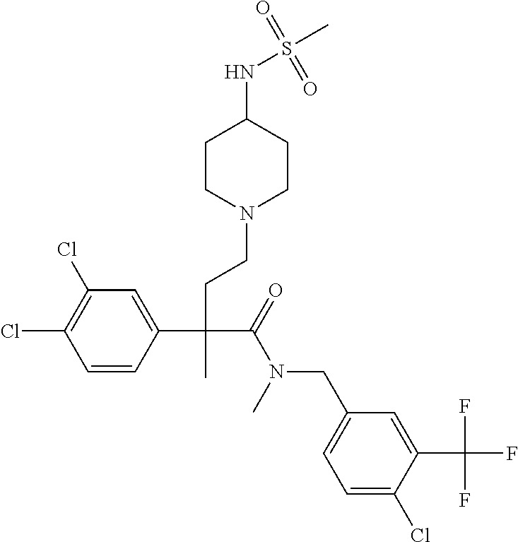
C1=CC(C(CCN2CCC(NS(C)(=O)=O)CC2)(C(=O)N(C)CC2=CC=C(Cl)C(C(F)(F)F)=C2)C)=CC(Cl)=C1Cl
